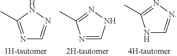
N1=CNN=C1C.N1=C(C)NN=C1.N1C=NN=C1C
